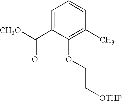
C1=C(C([CH3O])=O)C(OCC[OTHP])=C(C)C=C1
